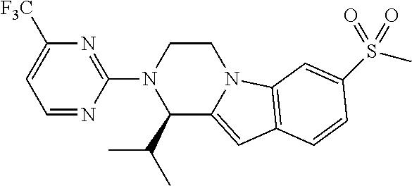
C1=NC(N2C(C(C)C)C3=CC4=C(N3CC2)C=C(S(C)(=O)=O)C=C4)=NC([F3C])=C1
